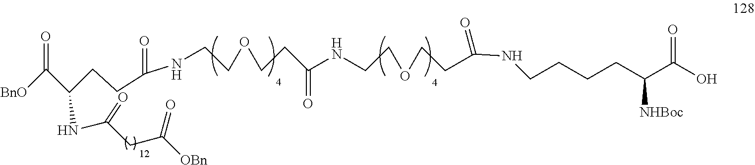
[BnO]C(C(CCC(NCCOCCC(=O)NCCOCCC(=O)NCCCCC([NHBoc])C(=O)O)=O)NC(CC(=O)[OBn])=O)=O
